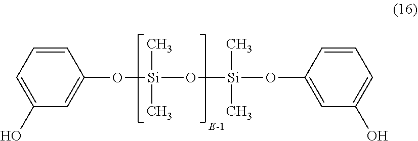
C1=CC=C(O)C=C1O[Si](C)(C)O[Si](C)(C)OC1=CC(O)=CC=C1
